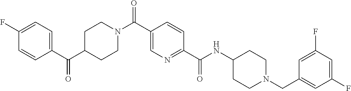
C1C(C(C2=CC=C(F)C=C2)=O)CCN(C(C2=CN=C(C(NC3CCN(CC4=CC(F)=CC(F)=C4)CC3)=O)C=C2)=O)C1
